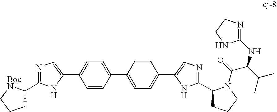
C1=CC(C2=CC=C(C3=CN=C(C4CCCN4C(=O)C(C(C)C)NC4=NCCN4)N3)C=C2)=CC=C1C1=CN=C(C2CCC[BocN]2)N1
